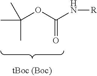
CC(OC(N[R])=O)(C)C
